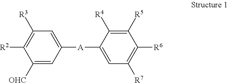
C1([OHC])=CC([A]C2=CC([R7])=C([R6])C([R5])=C2[R4])=CC([R3])=C1[R2]
